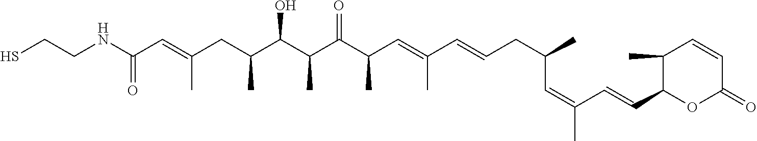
N(C(C=C(CC(C(C(C(C(C=C(C=CCC(C)C=C(C)C=CC1OC(=O)C=CC1C)C)C)=O)C)O)C)C)=O)CCS
